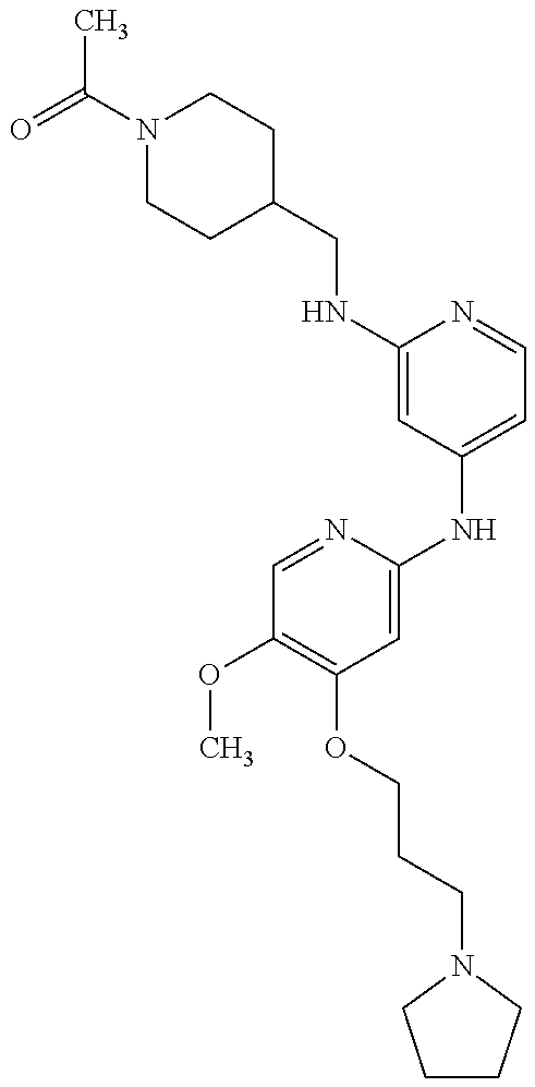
C1(CNC2=CC(NC3=CC(OCCCN4CCCC4)=C(OC)C=N3)=CC=N2)CCN(C(C)=O)CC1
